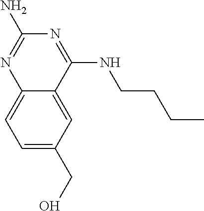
C1=C(CO)C=C2C(=C1)N=C(N)N=C2NCCCC
